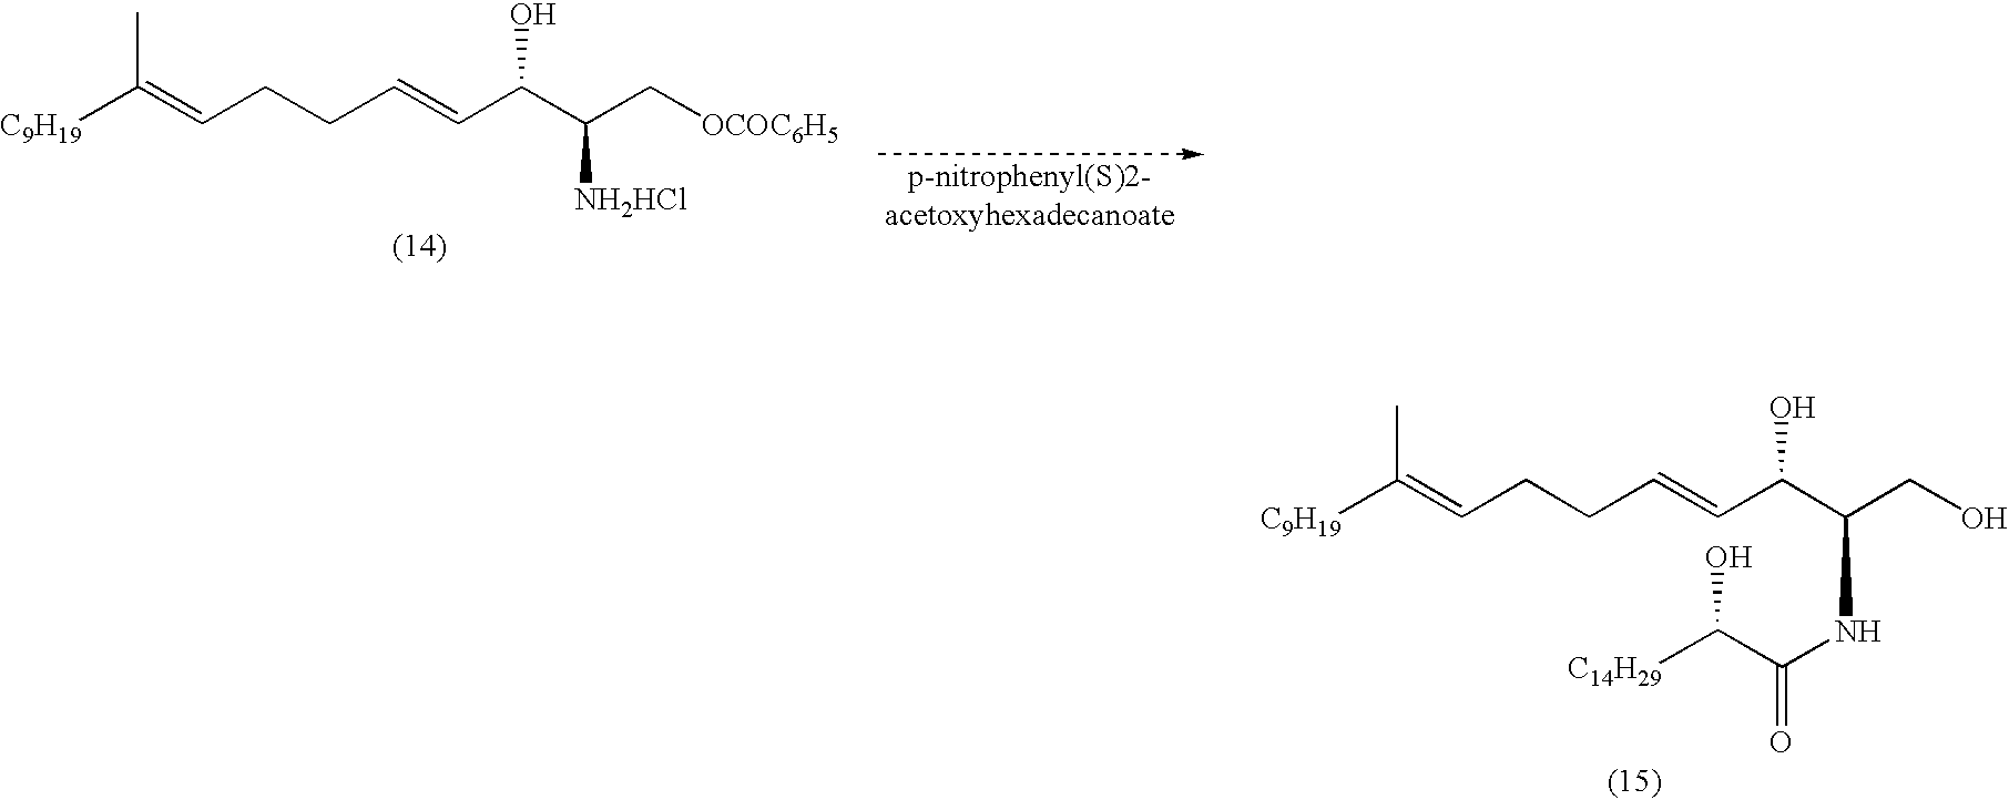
[C9H19]C(=CCCC=CC(C(CO)NC(=O)C([C14H29])O)O)C.[C9H19]C(=CCCC=CC(C(C[OCOC6H5])[NH2HCl])O)C
